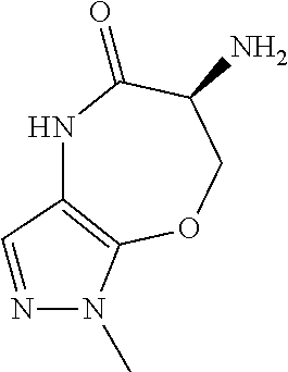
N1C2=C(OCC(N)C1=O)N(C)N=C2
